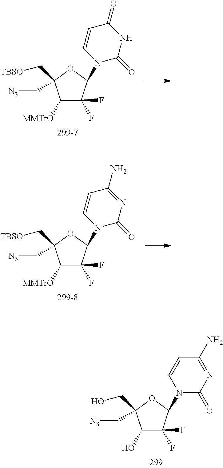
C1(O)C(F)(F)C(N2C(=O)N=C(N)C=C2)OC1(CO)C[N3].C1([MMTrO])C(F)(F)C(N2C(=O)NC(=O)C=C2)OC1(C[TBSO])C[N3].C1([MMTrO])C(F)(F)C(N2C(=O)N=C(N)C=C2)OC1(C[TBSO])C[N3]
